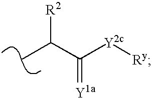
[R2]C(C([Y2c][Ry])=[Y1a])C
